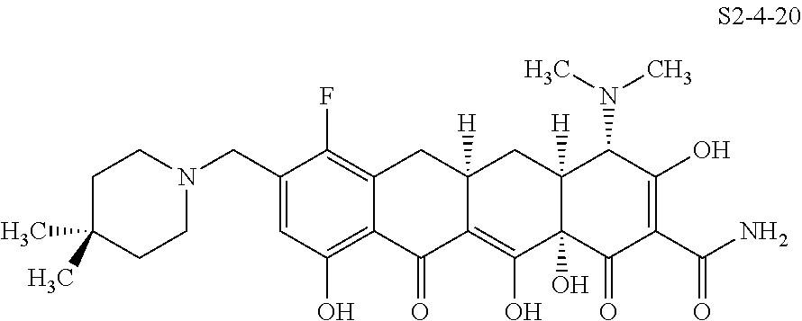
C1(CN2CCC(C)(C)CC2)=CC(O)=C2C(=C1F)CC1([H])C(=C(O)C3(O)C([H])(C1)C(N(C)C)C(O)=C(C(=O)N)C3=O)C2=O
